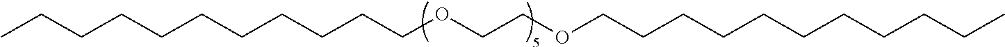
C(CCCCCCCOCCOCCCCCCCCCCC)CCC
